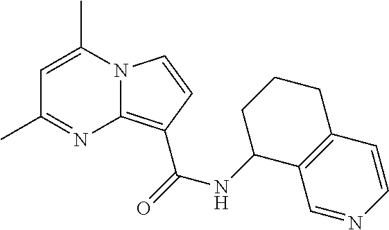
N12C(=C(C(=O)NC3C4=C(CCC3)C=CN=C4)C=C1)N=C(C)C=C2C
